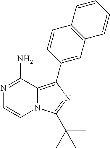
N12C(=C(C3=CC4=C(C=C3)C=CC=C4)N=C1C(C)(C)C)C(N)=NC=C2
